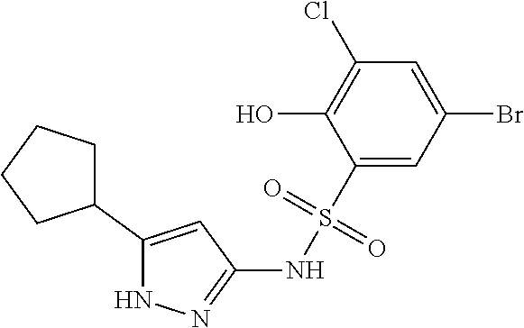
N1C(C2CCCC2)=CC(NS(C2=CC(Br)=CC(Cl)=C2O)(=O)=O)=N1
